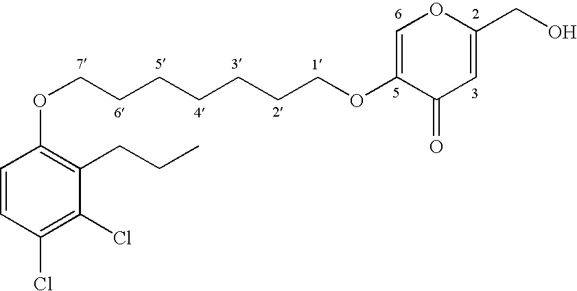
C1=CC(Cl)=C(Cl)C(CCC)=C1OCCCCCCCOC1=COC(CO)=CC1=O
